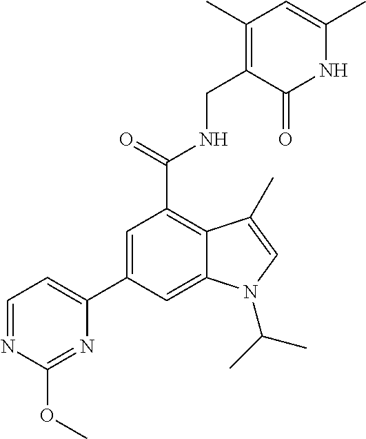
C1(C2=CC(C(NCC3=C(C)C=C(C)NC3=O)=O)=C3C(=C2)N(C(C)C)C=C3C)=CC=NC(OC)=N1
